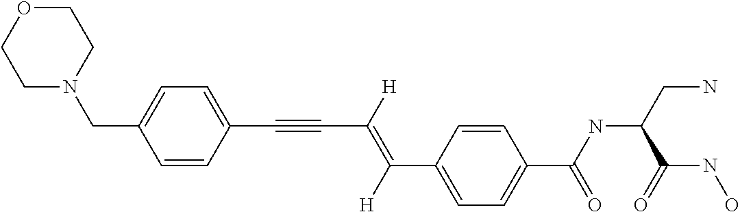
C(C1=CC=C(C(NC(CN)C(NO)=O)=O)C=C1)(=C(C#CC1=CC=C(CN2CCOCC2)C=C1)[H])[H]
